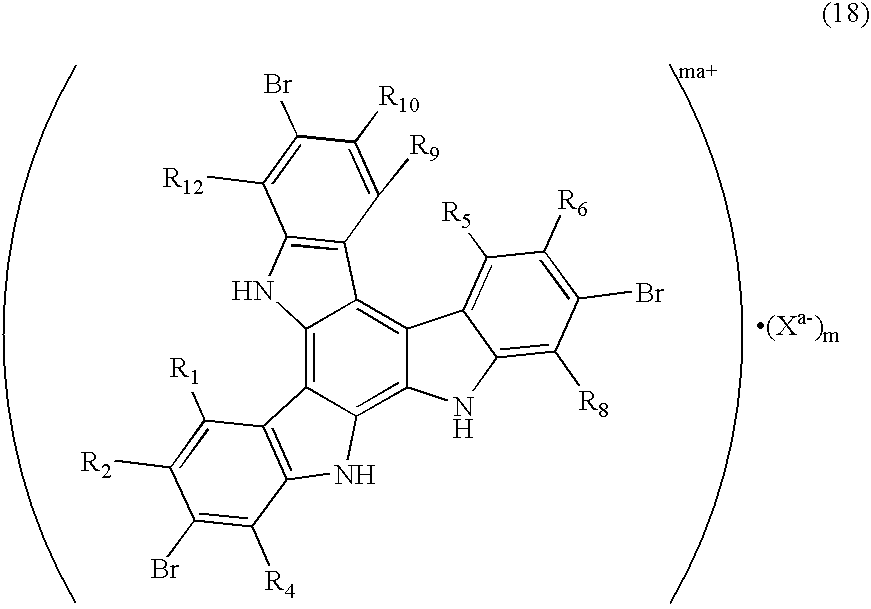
C12=C3C(=C4C(=C1C1=C(N2)C([R12])=C(Br)C([R10])=C1[R9])C1=C([R5])C([R6])=C(Br)C([R8])=C1N4)NC1=C3C([R1])=C([R2])C(Br)=C1[R4]
